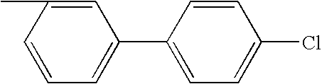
C1=CC=C(C2=CC=C(Cl)C=C2)C=C1C
